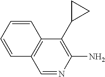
C1=NC(N)=C(C2CC2)C2=C1C=CC=C2
